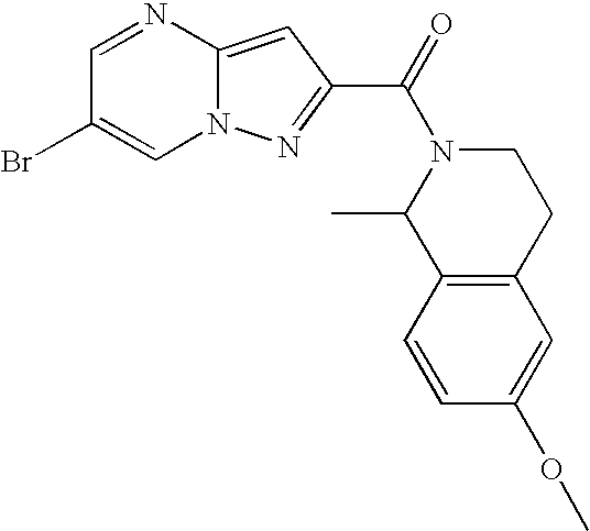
C12=CC(C(=O)N3C(C)C4=C(CC3)C=C(OC)C=C4)=NN1C=C(Br)C=N2
